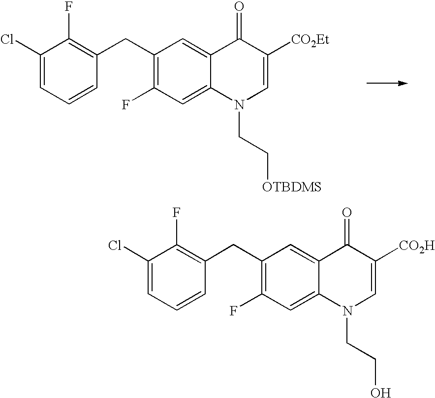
C1(CC2=C(F)C(Cl)=CC=C2)=C(F)C=C2C(=C1)C(=O)C([CO2Et])=CN2CC[OTBDMS].C1(CC2=C(F)C(Cl)=CC=C2)=C(F)C=C2C(=C1)C(=O)C([CO2H])=CN2CCO
